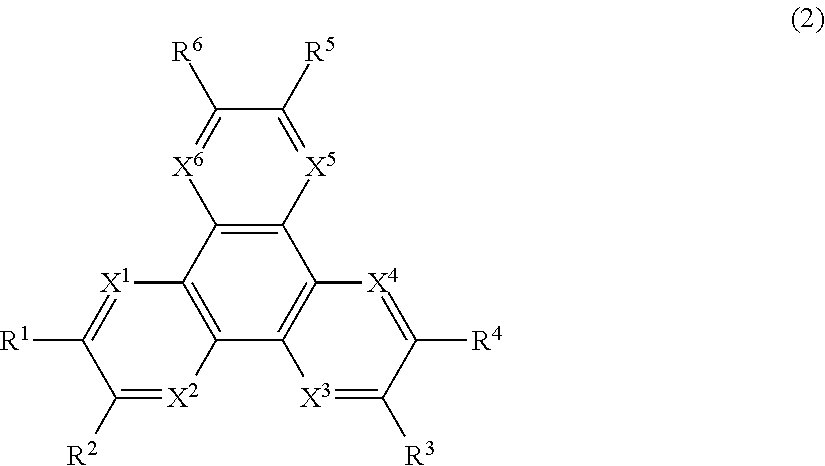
C12=C(C3=C(C4=C1[X2]=C([R2])C([R1])=[X1]4)[X6]=C([R6])C([R5])=[X5]3)[X4]=C([R4])C([R3])=[X3]2
